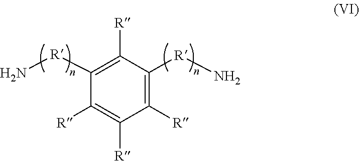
C1([R])=C([R]N)C([R])=C([R]N)C([R])=C1[R]
